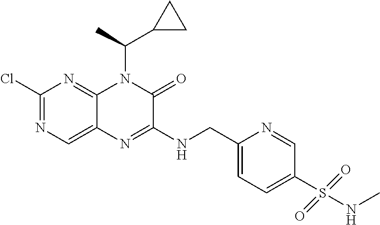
C1(Cl)=NC=C2C(=N1)N(C(C1CC1)C)C(=O)C(NCC1=CC=C(S(=O)(=O)NC)C=N1)=N2
